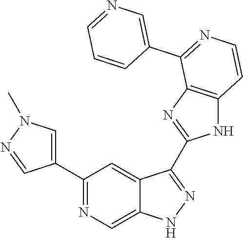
C1(C2=NC=C3C(=C2)C(C2=NC4=C(N2)C=CN=C4C2=CN=CC=C2)=NN3)=CN(C)N=C1
